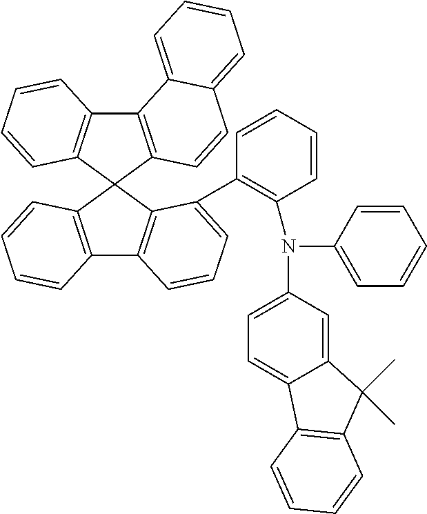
C12=C(C3(C4=C1C=CC=C4)C1=C(C4=C3C(C3=C(N(C5=CC=C6C(=C5)C(C)(C)C5=C6C=CC=C5)C5=CC=CC=C5)C=CC=C3)=CC=C4)C=CC=C1)C=CC1=CC=CC=C21
